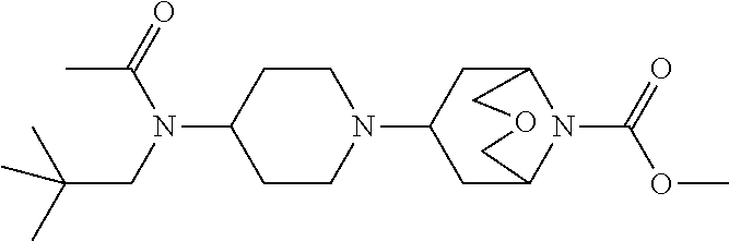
C1(N(C(=O)C)CC(C)(C)C)CCN(C2CC3N(C(=O)OC)C(C2)COC3)CC1
